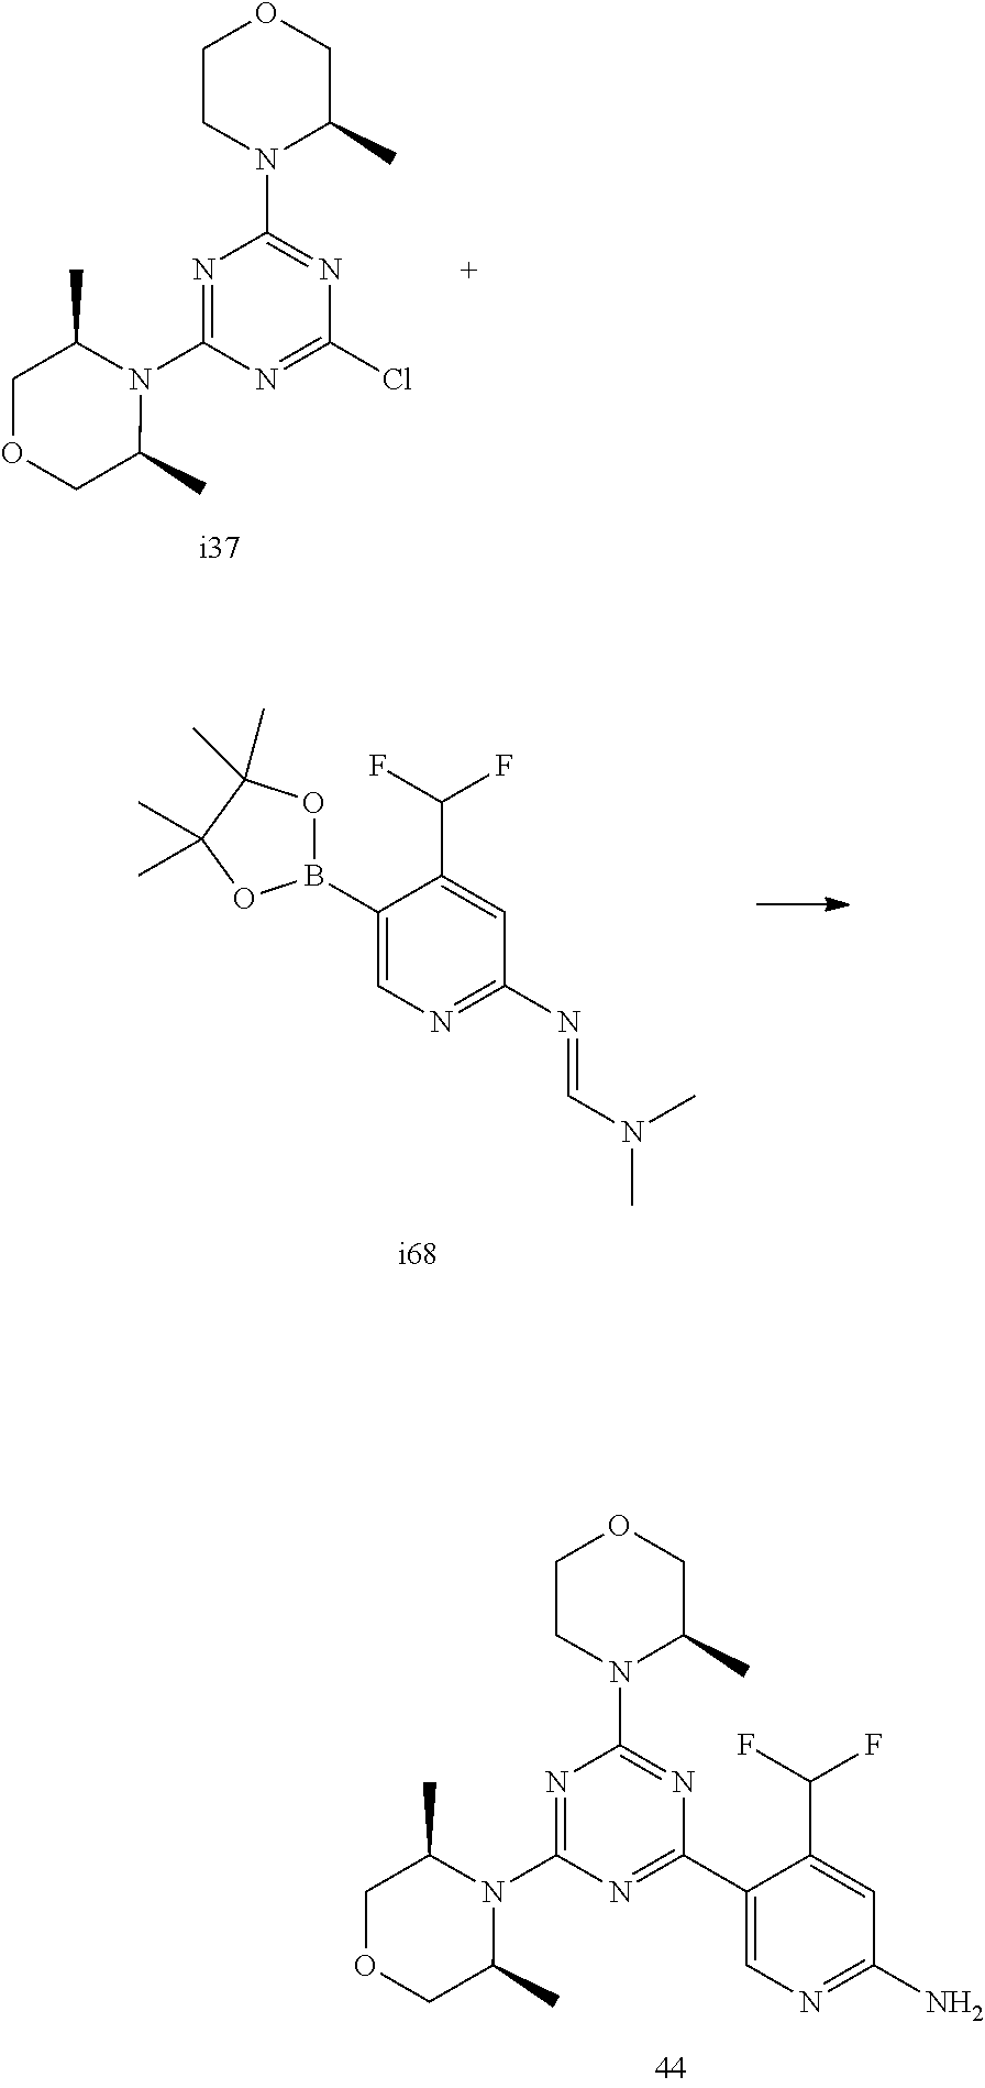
N1=C(N=CN(C)C)C=C(C(F)F)C(B2OC(C)(C)C(C)(C)O2)=C1.N1(C2=NC(N3C(C)COCC3)=NC(Cl)=N2)C(C)COCC1C.C1(C2=NC(N3C(C)COCC3C)=NC(N3C(C)COCC3)=N2)=CN=C(N)C=C1C(F)F
